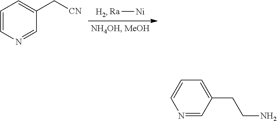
[Ra][Ni].C1=CN=CC(C[CN])=C1.C1=C(CCN)C=NC=C1
